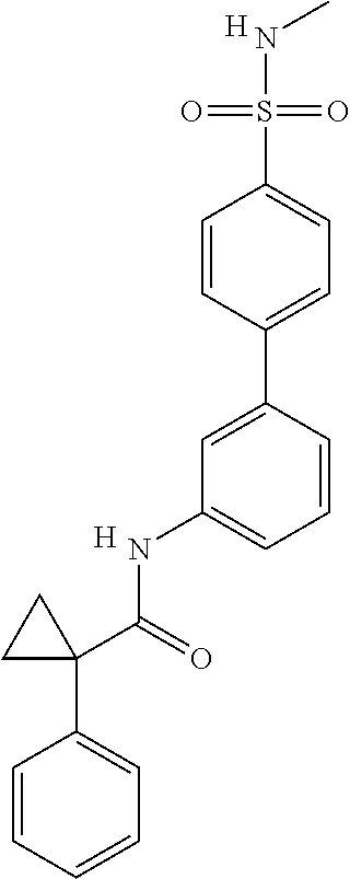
C1=C(C2=CC(NC(C3(C4=CC=CC=C4)CC3)=O)=CC=C2)C=CC(S(=O)(=O)NC)=C1.[H].[H]
